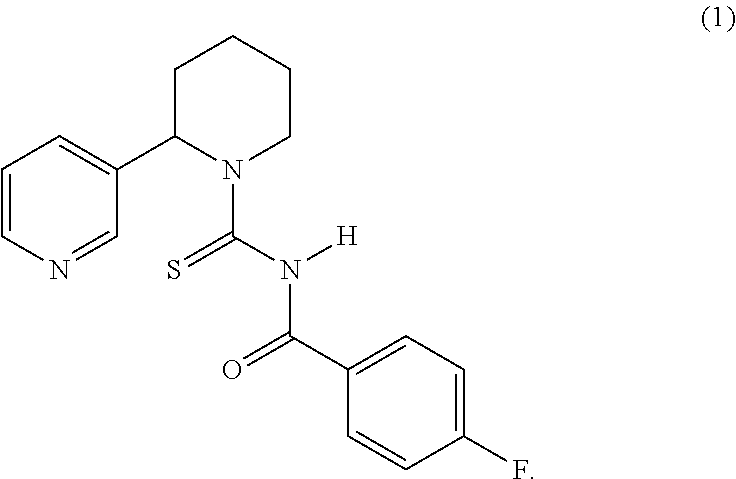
C1=CN=CC(C2CCCCN2C(=S)N([H])C(C2=CC=C(F)C=C2)=O)=C1
